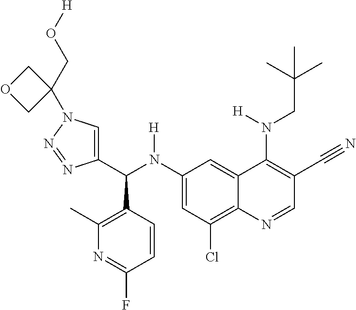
C1(N(C(C2=CN(C3(CO[H])COC3)N=N2)C2=C(C)N=C(F)C=C2)[H])=CC(Cl)=C2C(=C1)C(N(CC(C)(C)C)[H])=C(C#N)C=N2
